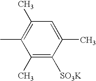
C1(C)=C(C)C=C(C)C([SO3K])=C1C
